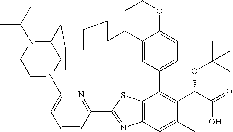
C1=CC2=NC(=C1)N1CC(N(C(C)C)CC1)CC(C)CCCCC1C3=CC(=CC=C3OCC1)C1=C(C(C(O)=O)OC(C)(C)C)C(C)=CC3=C1SC2=N3
